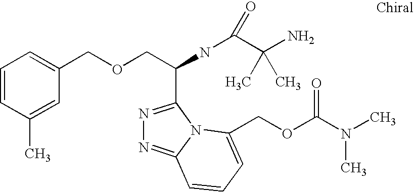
C1=CC(C)=CC(COCC(C2=NN=C3N2C(COC(N(C)C)=O)=CC=C3)NC(C(N)(C)C)=O)=C1
